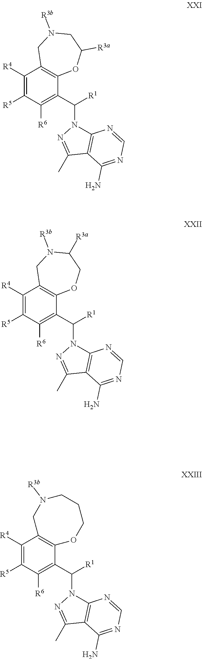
C1([R4])=C([R5])C([R6])=C(C([R1])N2C3=C(C(C)=N2)C(N)=NC=N3)C2=C1CN([R3b])CC([R3a])O2.C1([R4])=C([R5])C([R6])=C(C([R1])N2C3=C(C(C)=N2)C(N)=NC=N3)C2=C1CN([R3b])C([R3a])CO2.C1([R4])=C([R5])C([R6])=C(C([R1])N2C3=C(C(C)=N2)C(N)=NC=N3)C2=C1CN([R3b])CCCO2
